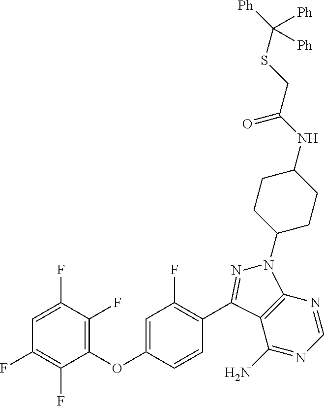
C1=C(F)C(F)=C(OC2=CC(F)=C(C3=NN(C4CCC(NC(CSC([Ph])([Ph])[Ph])=O)CC4)C4=C3C(N)=NC=N4)C=C2)C(F)=C1F
